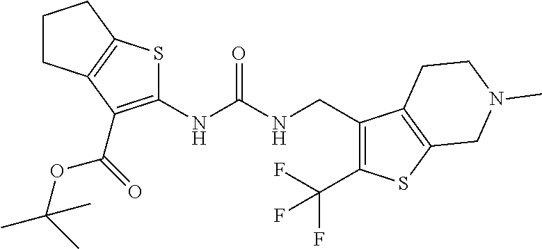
C1CC2=C(C1)SC(NC(NCC1=C(C(F)(F)F)SC3=C1CCN(C)C3)=O)=C2C(OC(C)(C)C)=O
